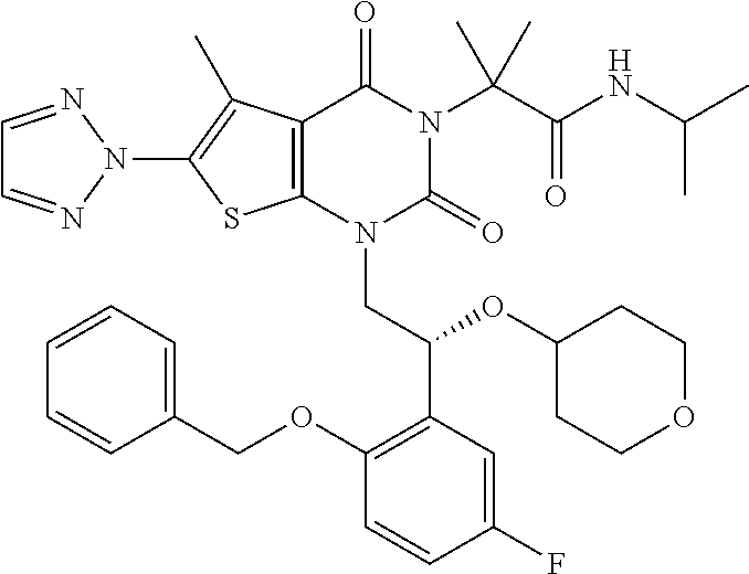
C12=C(N(CC(C3=C(OCC4=CC=CC=C4)C=CC(F)=C3)OC3CCOCC3)C(=O)N(C(C(=O)NC(C)C)(C)C)C1=O)SC(N1N=CC=N1)=C2C
